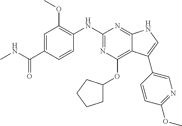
C1=C(C(NC)=O)C=CC(NC2=NC(OC3CCCC3)=C3C(=N2)NC=C3C2=CN=C(OC)C=C2)=C1OC
